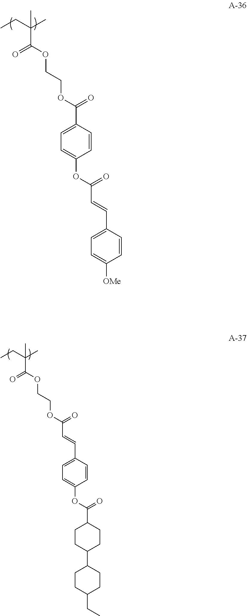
C(C(OCCOC(C1=CC=C(OC(=O)C=CC2=CC=C([OMe])C=C2)C=C1)=O)=O)(CC)(C)C.C(C(OCCOC(C=CC1=CC=C(OC(=O)C2CCC(C3CCC(CC)CC3)CC2)C=C1)=O)=O)(CC)(C)C
